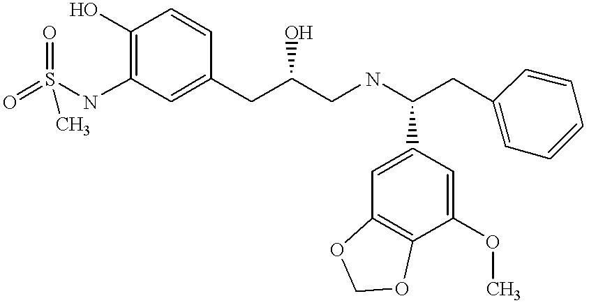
O=S(NC1=C(O)C=CC(CC(CNC(CC2=CC=CC=C2)C2=CC3=C(C(OC)=C2)OCO3)O)=C1)(=O)C
